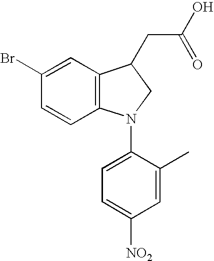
C1=CC2=C(C=C1Br)C(CC(O)=O)CN2C1=CC=C([NO2])C=C1C
